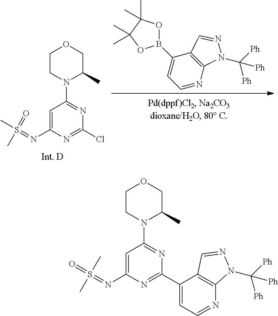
C1CN(C2=NC(Cl)=NC(N=S(C)(=O)C)=C2)C(C)CO1.C1(B2OC(C)(C)C(C)(C)O2)=CC=NC2=C1C=NN2C([Ph])([Ph])[Ph].C1CN(C2=NC(C3=CC=NC4=C3C=NN4C([Ph])([Ph])[Ph])=NC(N=S(C)(=O)C)=C2)C(C)CO1
